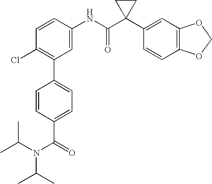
C1=CC(NC(C2(C3=CC4=C(C=C3)OCO4)CC2)=O)=CC(C2=CC=C(C(=O)N(C(C)C)C(C)C)C=C2)=C1Cl
